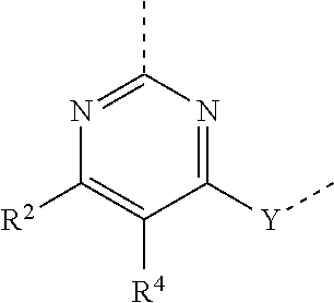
C1([Y]C)=NC(C)=NC([R2])=C1[R4]
